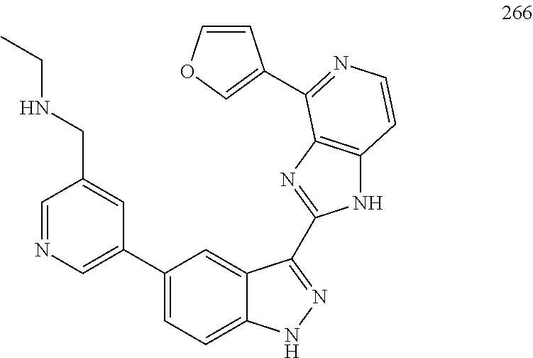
C1(C2=CN=CC(CNCC)=C2)=CC=C2C(=C1)C(C1=NC3=C(N1)C=CN=C3C1=COC=C1)=NN2
